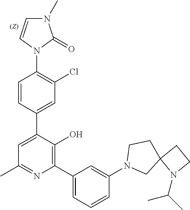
C1=C(C2=CC(Cl)=C(N3C(=O)N(C)C=C3)C=C2)C(O)=C(C2=CC=CC(N3CC4(CC3)N(C(C)C)CC4)=C2)N=C1C
